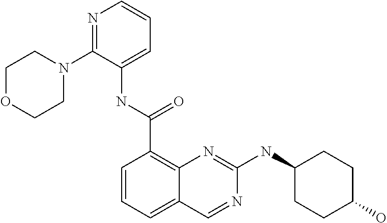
C1=CC=C2C(=C1C(NC1=CC=CN=C1N1CCOCC1)=O)N=C(NC1CCC(O)CC1)N=C2
